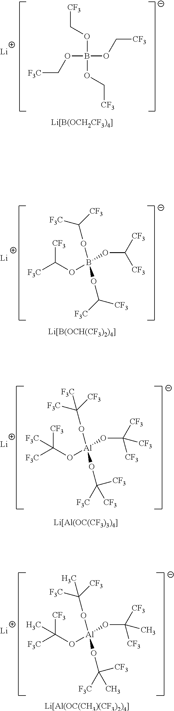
O(B(OC[CF3])(OC[CF3])OC[CF3])C[F3C].[Li].[Li[B(OCH2CF3)4]].C(OB(OC([CF3])[F3C])(OC([CF3])[CF3])OC([F3C])[CF3])([CF3])[F3C].[Li].[Li[B(OCH(CF3)2)4]].C(O[Al](OC([CF3])([F3C])[CF3])(OC([CF3])([CF3])[CF3])OC([F3C])([CF3])[F3C])([CF3])([F3C])[F3C].[Li].[Li[Al(OC(CF3)3)4]].C(O[Al](OC([CF3])([F3C])C)(OC([CF3])(C)[CF3])OC([F3C])([CF3])C)([CF3])([F3C])C.[Li].[Li[Al(OC(CH3)(CF3)2)4]]
